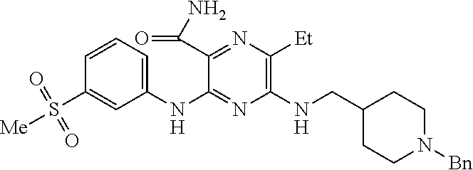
C1(NC2=NC(NCC3CCN([Bn])CC3)=C([Et])N=C2C(N)=O)=CC=CC(S([Me])(=O)=O)=C1
